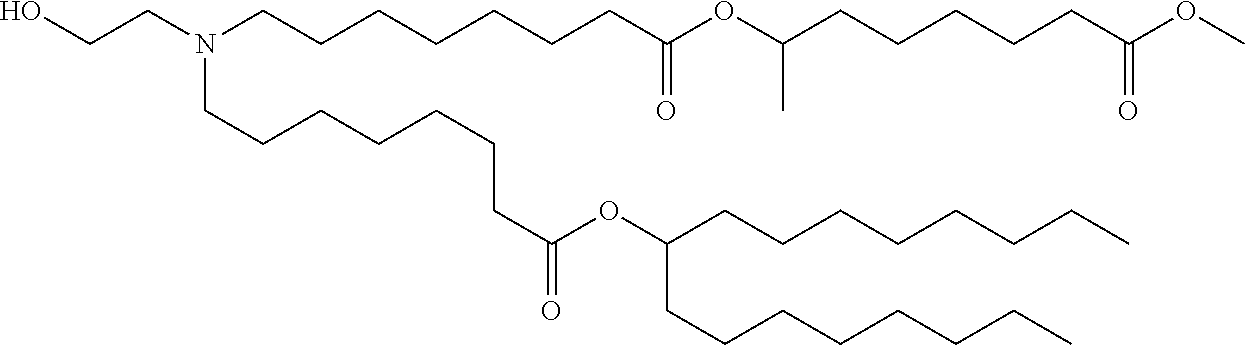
C(C(=O)OC(CCCCCCCC)CCCCCCCC)CCCCCCN(CCCCCCCC(=O)OC(CCCCCC(OC)=O)C)CCO
